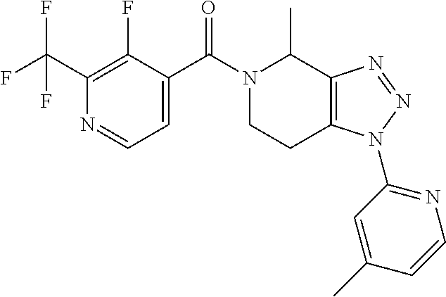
N1(C(C2=CC=NC(C(F)(F)F)=C2F)=O)CCC2=C(C1C)N=NN2C1=NC=CC(C)=C1
